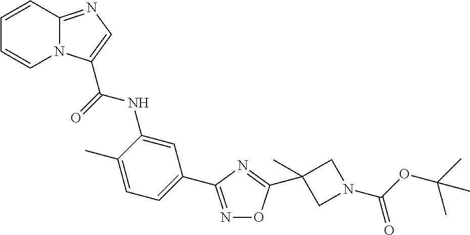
N1=C(C2=CC=C(C)C(NC(=O)C3=CN=C4N3C=CC=C4)=C2)N=C(C2(C)CN(C(OC(C)(C)C)=O)C2)O1
